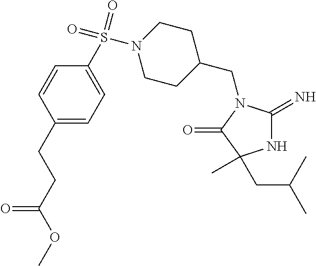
C1(CN2C(=N)NC(C)(CC(C)C)C2=O)CCN(S(=O)(=O)C2=CC=C(CCC(OC)=O)C=C2)CC1
